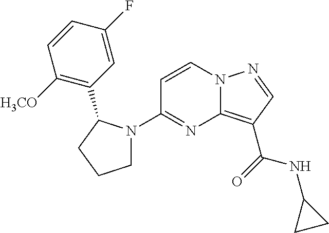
C1=CN2C(=C(C(=O)NC3CC3)C=N2)N=C1N1CCCC1C1=C([H3CO])C=CC(F)=C1
